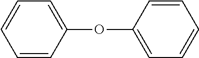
C1=CC(OC2=CC=CC=C2)=CC=C1
